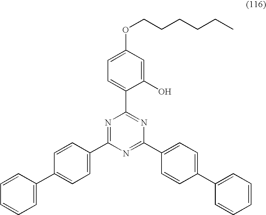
C1=C(C2=CC=C(C3=NC(C4=CC=C(OCCCCCC)C=C4O)=NC(C4=CC=C(C5=CC=CC=C5)C=C4)=N3)C=C2)C=CC=C1
